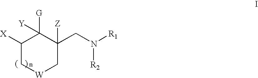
C1([X])C[W]CC(CN([R2])[R1])([Z])C1([G])[Y]
